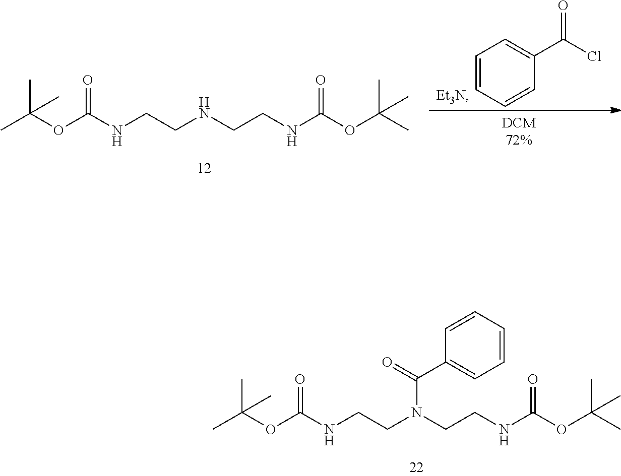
CC(OC(NCCN(CCNC(OC(C)(C)C)=O)C(=O)C1=CC=CC=C1)=O)(C)C.CC(OC(NCCNCCNC(OC(C)(C)C)=O)=O)(C)C.C1=CC=CC(C(=O)Cl)=C1
